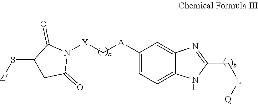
C1([A]C[X]N2C(=O)C(S[Z])CC2=O)=CC=C2C(=C1)N=C(C[L][Q])N2
